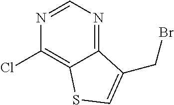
C1(Cl)=C2C(=NC=N1)C(CBr)=CS2
